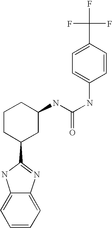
C1=CC=C2C(=C1)NC(C1CC(NC(=O)NC3=CC=C(C(F)(F)F)C=C3)CCC1)=N2
